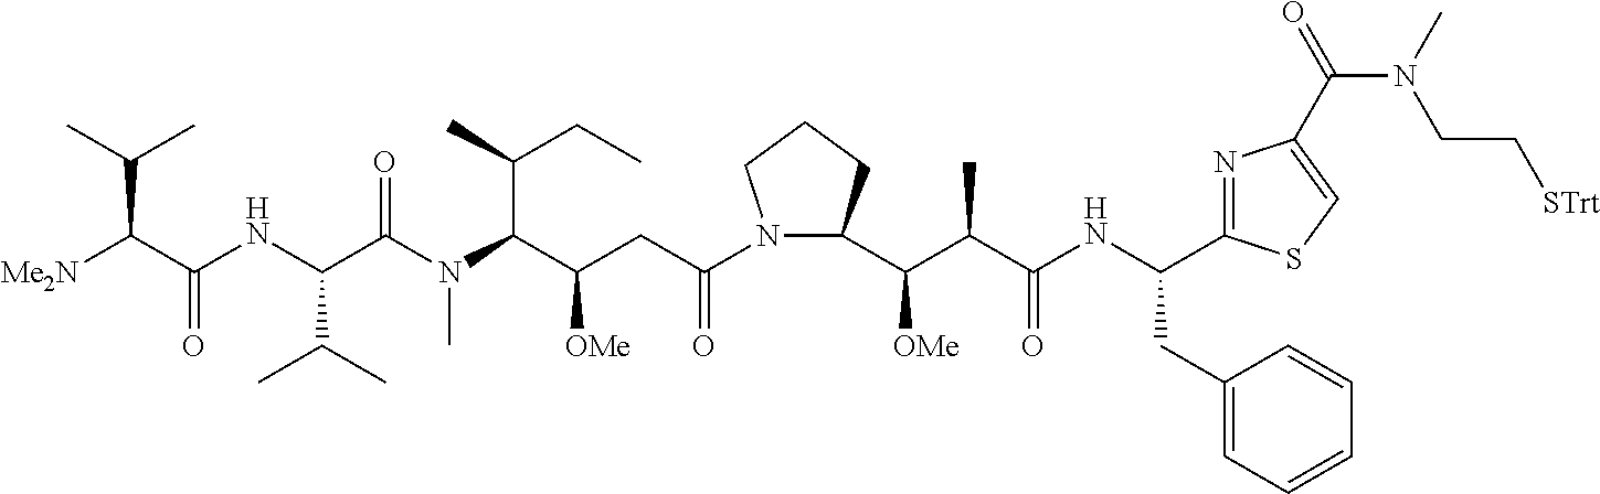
N1(C(CC(C(N(C)C(C(NC(C([Me2N])C(C)C)=O)C(C)C)=O)C(C)CC)[OMe])=O)C(C(C(C(NC(CC2=CC=CC=C2)C2=NC(C(N(CC[STrt])C)=O)=CS2)=O)C)[OMe])CCC1
